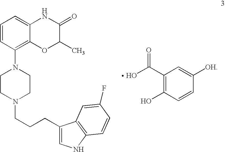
C1(C(O)=O)=C(O)C=CC([OH])=C1.C1=CC(N2CCN(CCCC3=CNC4=C3C=C(F)C=C4)CC2)=C2C(=C1)NC(=O)C(C)O2
